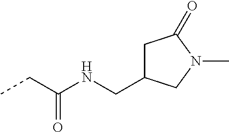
CCC(=O)NCC1CC(=O)N(C)C1
